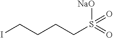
S(CCCCI)(=O)([NaO])=O
